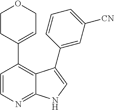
C1=CN=C2C(=C1C1=CCOCC1)C(C1=CC([CN])=CC=C1)=CN2
